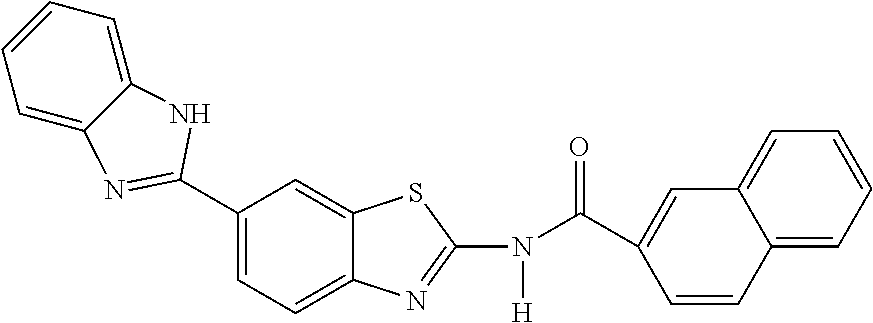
C1(C2=NC3=CC=CC=C3N2)=CC=C2C(=C1)SC(N(C(C1=CC3=CC=CC=C3C=C1)=O)[H])=N2
